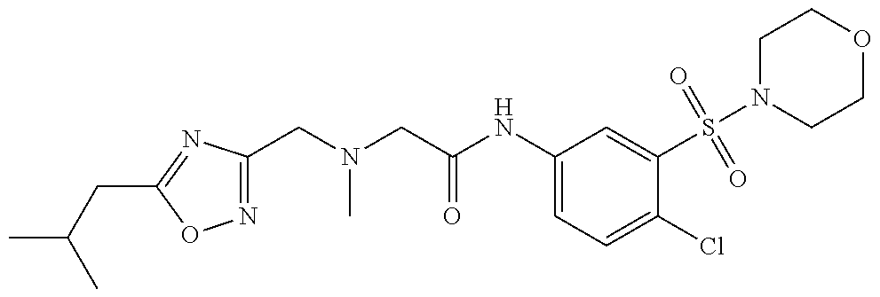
N1=C(CN(CC(NC2=CC=C(Cl)C(S(N3CCOCC3)(=O)=O)=C2)=O)C)N=C(CC(C)C)O1
